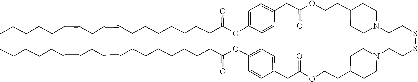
C1=CC(CC(=O)OCCC2CCN(CCSSCCN3CCC(CCOC(CC4=CC=C(OC(CCCCCCCC=CCC=CCCCCC)=O)C=C4)=O)CC3)CC2)=CC=C1OC(CCCCCCCC=CCC=CCCCCC)=O
